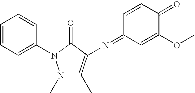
N1(C)C(C)=C(N=C2C=C(OC)C(=O)C=C2)C(=O)N1C1=CC=CC=C1
